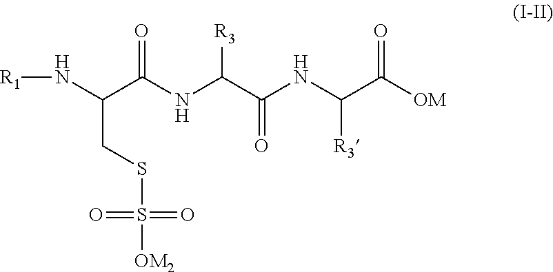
O=C(NC(C(NC(C([OM])=O)[R3])=O)[R3])C(N[R1])CSS(=O)(=O)[OM2]
